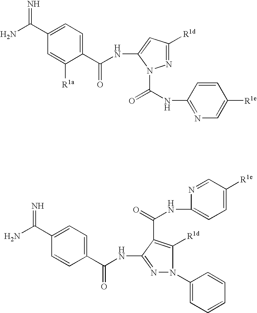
NC(=N)C1=CC=C(C(NC2=NN(C3=CC=CC=C3)C([R1d])=C2C(NC2=CC=C([R1e])C=N2)=O)=O)C=C1.NC(=N)C1=CC=C(C(NC2=CC([R1d])=NN2C(NC2=NC=C([R1e])C=C2)=O)=O)C([R1a])=C1
